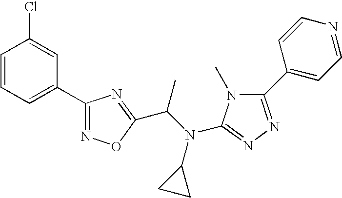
C1=CC=C(C2=NOC(C(N(C3=NN=C(C4=CC=NC=C4)N3C)C3CC3)C)=N2)C=C1Cl
